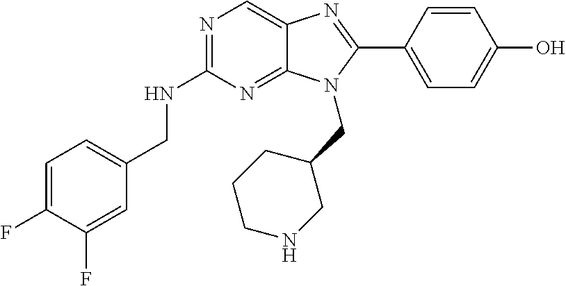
C1=C(F)C(F)=CC(CNC2=NC=C3C(=N2)N(CC2CCCNC2)C(C2=CC=C(O)C=C2)=N3)=C1
